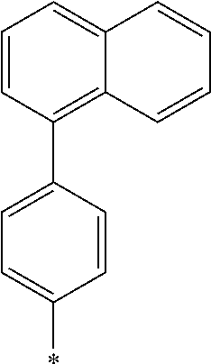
C1(C2=C3C(=CC=C2)C=CC=C3)=CC=C(*)C=C1
